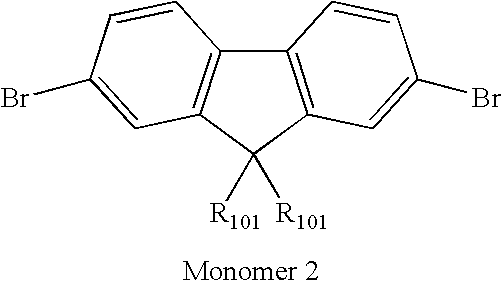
C12=C(C([R101])([R101])C3=C1C=CC(Br)=C3)C=C(Br)C=C2
